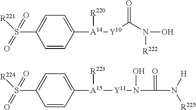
C1=CC([A14]([Y10]C(N(O)[R222])=O)[R220])=CC=C1S([R221])(=O)=O.C1=CC([A15]([Y11]N(C(N([H])[R225])=O)O)[R223])=CC=C1S([R224])(=O)=O
